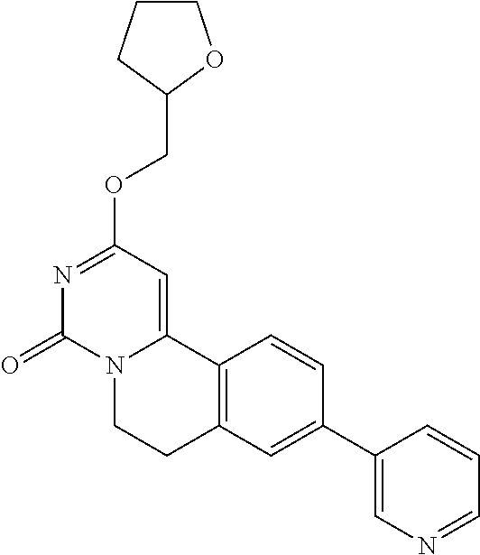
N1=C(OCC2OCCC2)C=C2N(C1=O)CCC1=C2C=CC(C2=CN=CC=C2)=C1
